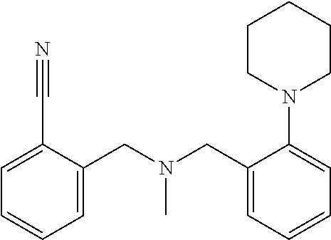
C1=C(CN(CC2=CC=CC=C2N2CCCCC2)C)C(C#N)=CC=C1
